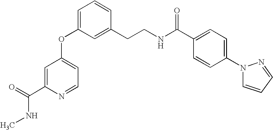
C1(OC2=CC=CC(CCNC(C3=CC=C(N4C=CC=N4)C=C3)=O)=C2)=CC=NC(C(NC)=O)=C1
